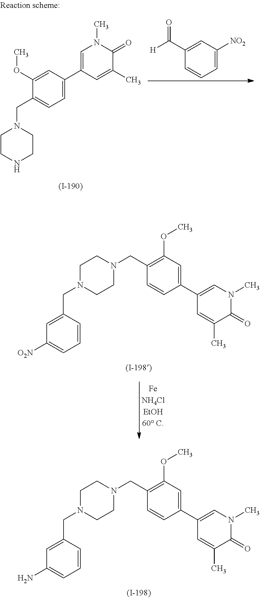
C1(CN2CCN(CC3=C(OC)C=C(C4=CN(C)C(=O)C(C)=C4)C=C3)CC2)=CC([O2N])=CC=C1.C1(CN2CCN(CC3=C(OC)C=C(C4=CN(C)C(=O)C(C)=C4)C=C3)CC2)=CC(N)=CC=C1.C1=C(OC)C(CN2CCNCC2)=CC=C1C1=CN(C)C(=O)C(C)=C1.C1=C(C([H])=O)C=CC=C1[NO2]
